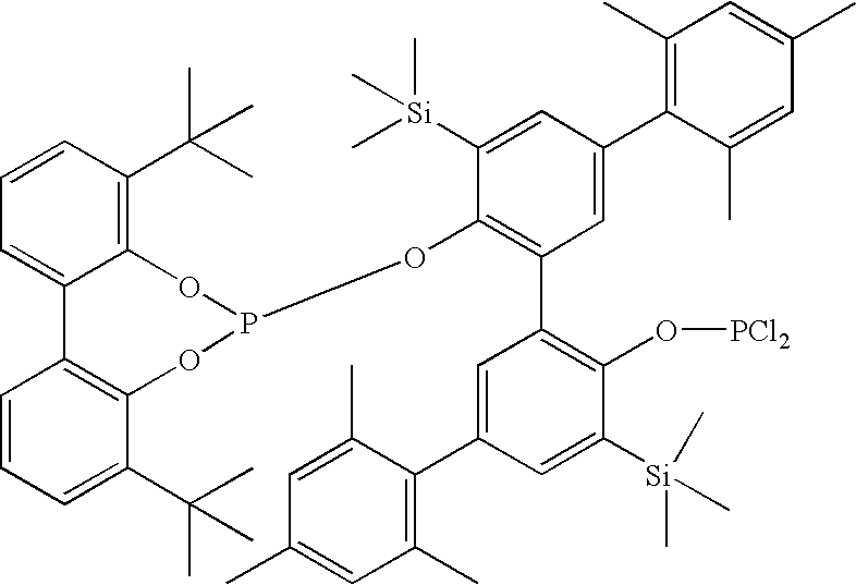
C1=CC(C(C)(C)C)=C2C(=C1)C1=C(C(C(C)(C)C)=CC=C1)OP(OC1=C(C3=C(O[PCl2])C([Si](C)(C)C)=CC(C4=C(C)C=C(C)C=C4C)=C3)C=C(C3=C(C)C=C(C)C=C3C)C=C1[Si](C)(C)C)O2
